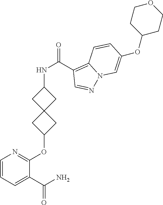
C1(C(N)=O)=CC=CN=C1OC1CC2(C1)CC(NC(C1=C3N(N=C1)C=C(OC1CCOCC1)C=C3)=O)C2
